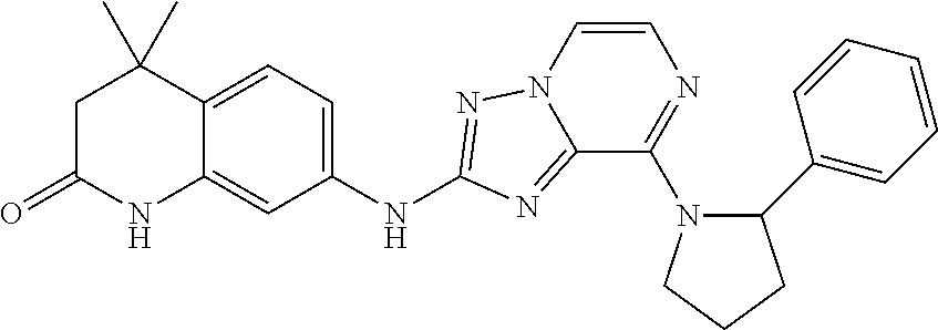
C1(NC2=NN3C=CN=C(N4C(C5=CC=CC=C5)CCC4)C3=N2)=CC=C2C(=C1)NC(=O)CC2(C)C
